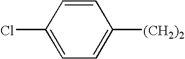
C1(Cl)=CC=C([(CH2)2])C=C1
